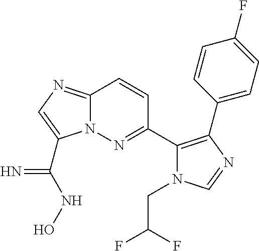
C12=NC=C(C(=N)NO)N1N=C(C1=C(C3=CC=C(F)C=C3)N=CN1CC(F)F)C=C2
